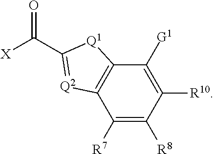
C1([R10])=C([G1])C2=C(C([R7])=C1[R8])[Q2]=C(C([X])=O)[Q1]2
